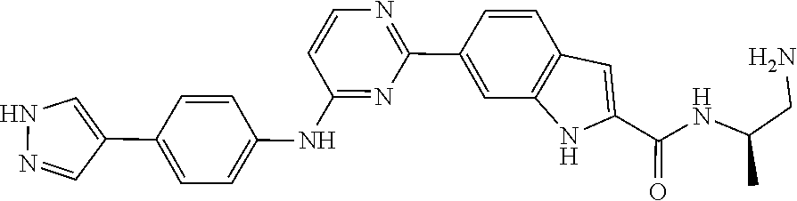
C1=CN=C(C2=CC3=C(C=C2)C=C(C(NC(C)CN)=O)N3)N=C1NC1=CC=C(C2=CNN=C2)C=C1
